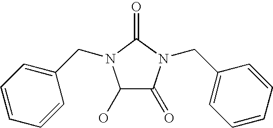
C1(O)C(=O)N(CC2=CC=CC=C2)C(=O)N1CC1=CC=CC=C1
